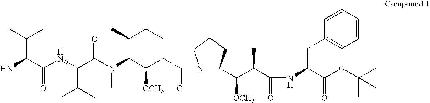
CNC(C(C)C)C(NC(C(=O)N(C)C(C(CC)C)C(CC(N1C(C(C(C(=O)NC(C(OC(C)(C)C)=O)CC2=CC=CC=C2)C)[OCH3])CCC1)=O)[OCH3])C(C)C)=O
